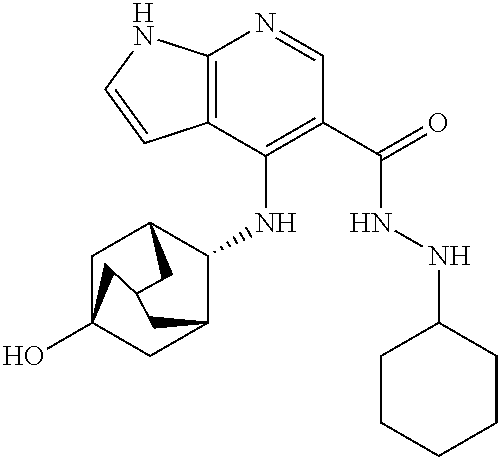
C12=C(C(NC3C4CC5(O)CC3CC(C4)C5)=C(C(=O)NNC3CCCCC3)C=N1)C=CN2
